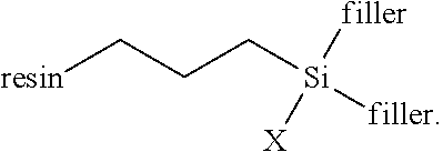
[resin]CCC[Si]([filler])([filler])[X]
